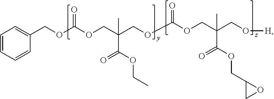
C1=CC=CC(COC(OCC(COC(OCC(CO[H])(C)C(OCC2CO2)=O)=O)(C)C(OCC)=O)=O)=C1
